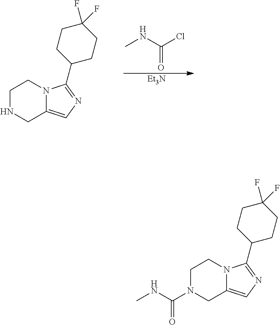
ClC(NC)=O.[Et3N].C1(F)(F)CCC(C2=NC=C3N2CCNC3)CC1.C1(F)(F)CCC(C2=NC=C3N2CCN(C(NC)=O)C3)CC1
